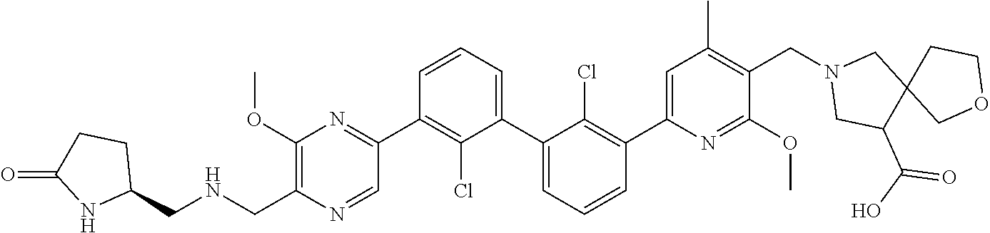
C1(C2=NC(OC)=C(CNCC3CCC(=O)N3)N=C2)=C(Cl)C(C2=CC=CC(C3=CC(C)=C(CN4CC(C(O)=O)C5(C4)COCC5)C(OC)=N3)=C2Cl)=CC=C1
